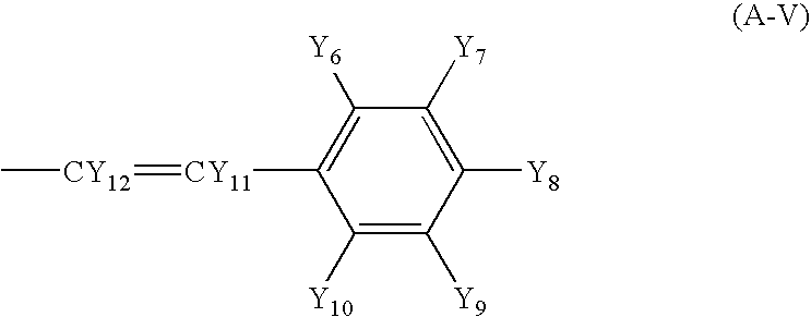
C1([Y10])=C([Y9])C([Y8])=C([Y7])C([Y6])=C1[CY11]=[CY12]C
